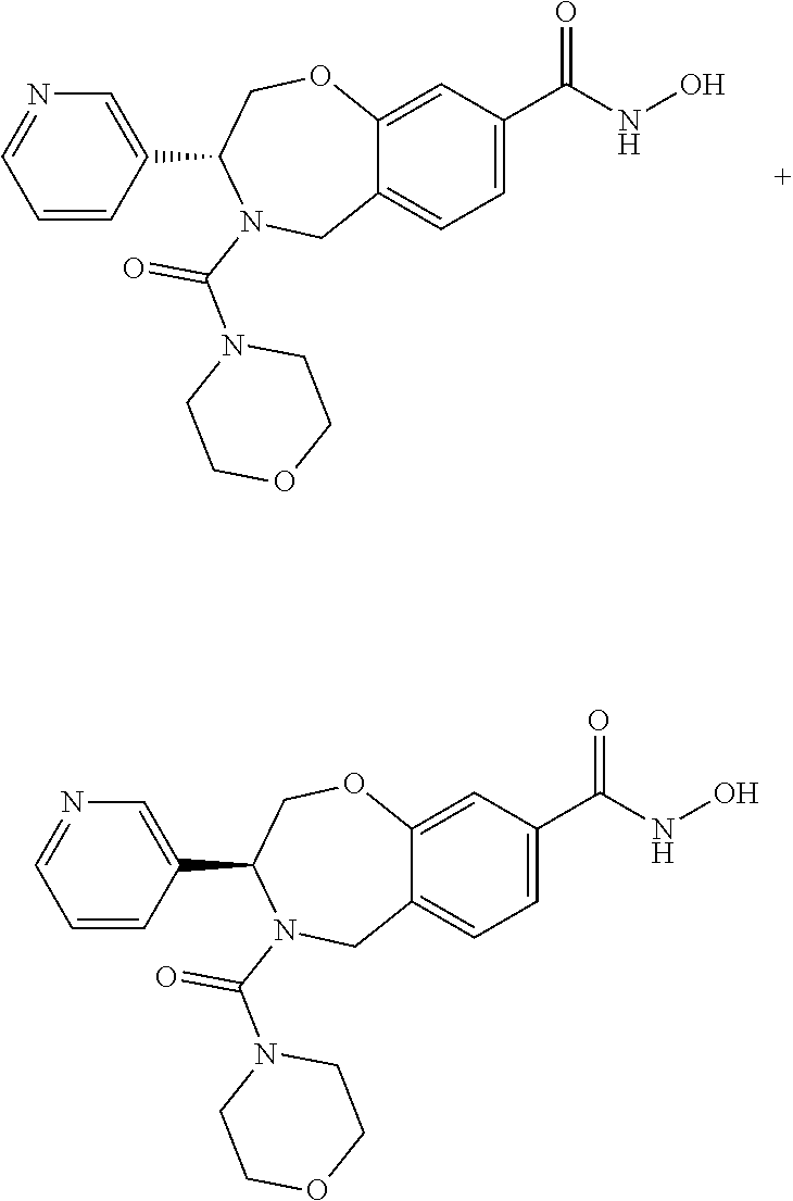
C1=CC(C2N(C(N3CCOCC3)=O)CC3=CC=C(C(NO)=O)C=C3OC2)=CN=C1.C1=CC(C2N(C(N3CCOCC3)=O)CC3=CC=C(C(NO)=O)C=C3OC2)=CN=C1
